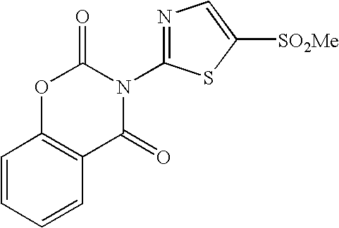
N1(C2=NC=C([SO2Me])S2)C(=O)OC2=C(C1=O)C=CC=C2
